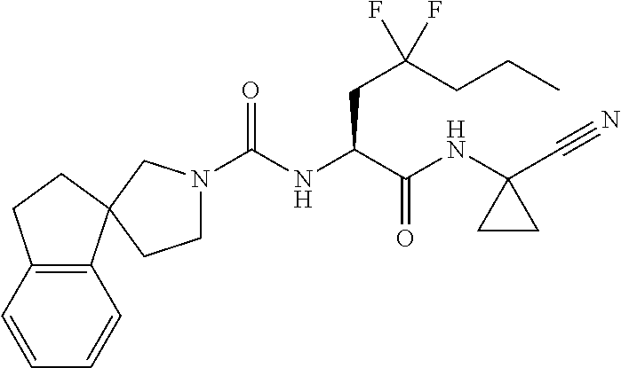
N1(C(NC(C(NC2(C#N)CC2)=O)CC(CCC)(F)F)=O)CCC2(C1)C1=C(C=CC=C1)CC2
